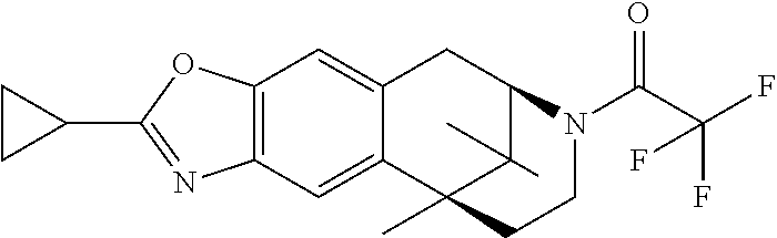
C12=C(C=C3C(=C1)CC1C(C)(C)C3(C)CCN1C(C(F)(F)F)=O)N=C(C1CC1)O2
